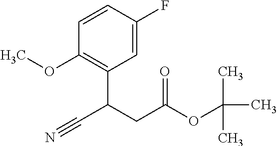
C1=CC(F)=CC(C(CC(OC(C)(C)C)=O)C#N)=C1OC
